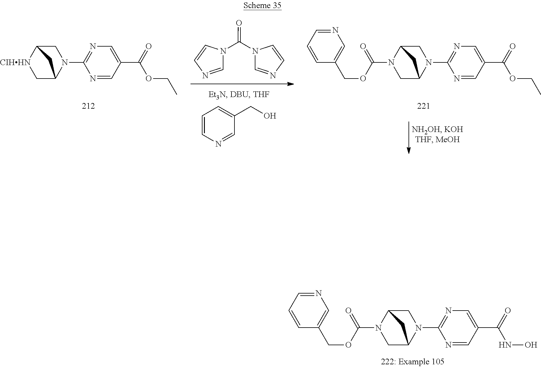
C1=CN=CC(CO)=C1.C1=NC=CN1C(N1C=NC=C1)=O.N1=C(N2C3C[CIHHN]C(C2)C3)N=CC(C(OCC)=O)=C1.N1=C(N2C3CN(C(=O)OCC4=CN=CC=C4)C(C2)C3)N=CC(C(OCC)=O)=C1.N1=C(N2C3CN(C(=O)OCC4=CN=CC=C4)C(C2)C3)N=CC(C(NO)=O)=C1
